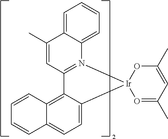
C12=N(C3=CC=CC=C3C(C)=C1)[Ir]1(C3=CC=C4C(=C23)C=CC=C4)O=C(C)C=C(C)O1
